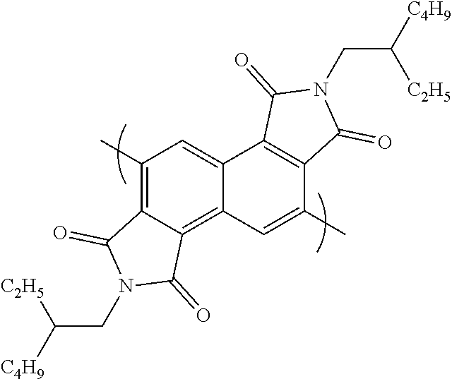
C1(C)=C2C(=C3C(=C1)C1=C(C(C)=C3)C(=O)N(CC([C2H5])[C4H9])C1=O)C(=O)N(CC([C2H5])[C4H9])C2=O
